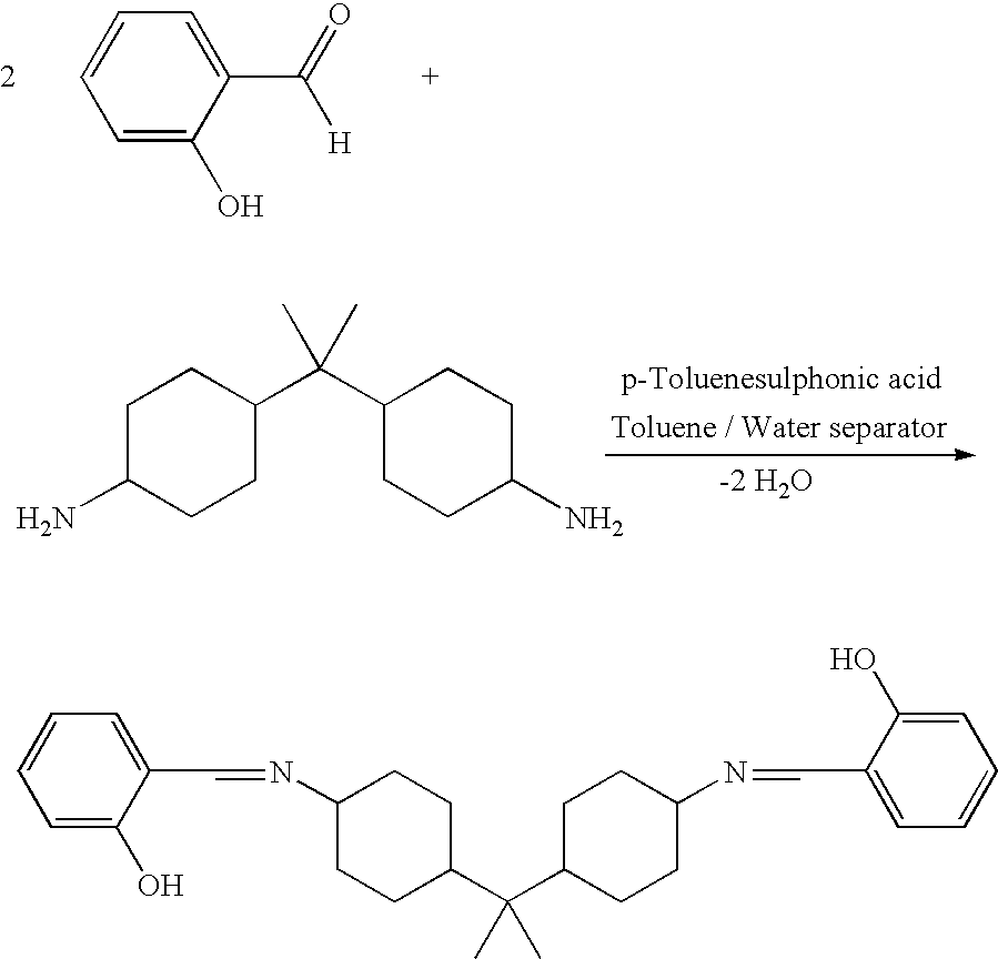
C1=C(O)C(C(=O)[H])=CC=C1.C1C(N)CCC(C(C2CCC(N)CC2)(C)C)C1.C1C(N=CC2=CC=CC=C2O)CCC(C(C2CCC(N=CC3=CC=CC=C3O)CC2)(C)C)C1
